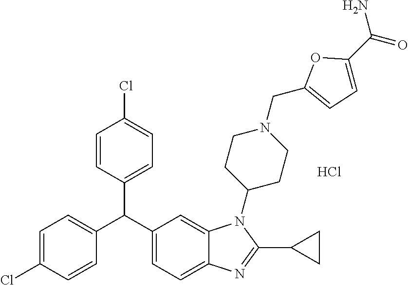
C1=C(Cl)C=CC(C(C2=CC=C3C(=C2)N(C2CCN(CC4=CC=C(C(N)=O)O4)CC2)C(C2CC2)=N3)C2=CC=C(Cl)C=C2)=C1.Cl
